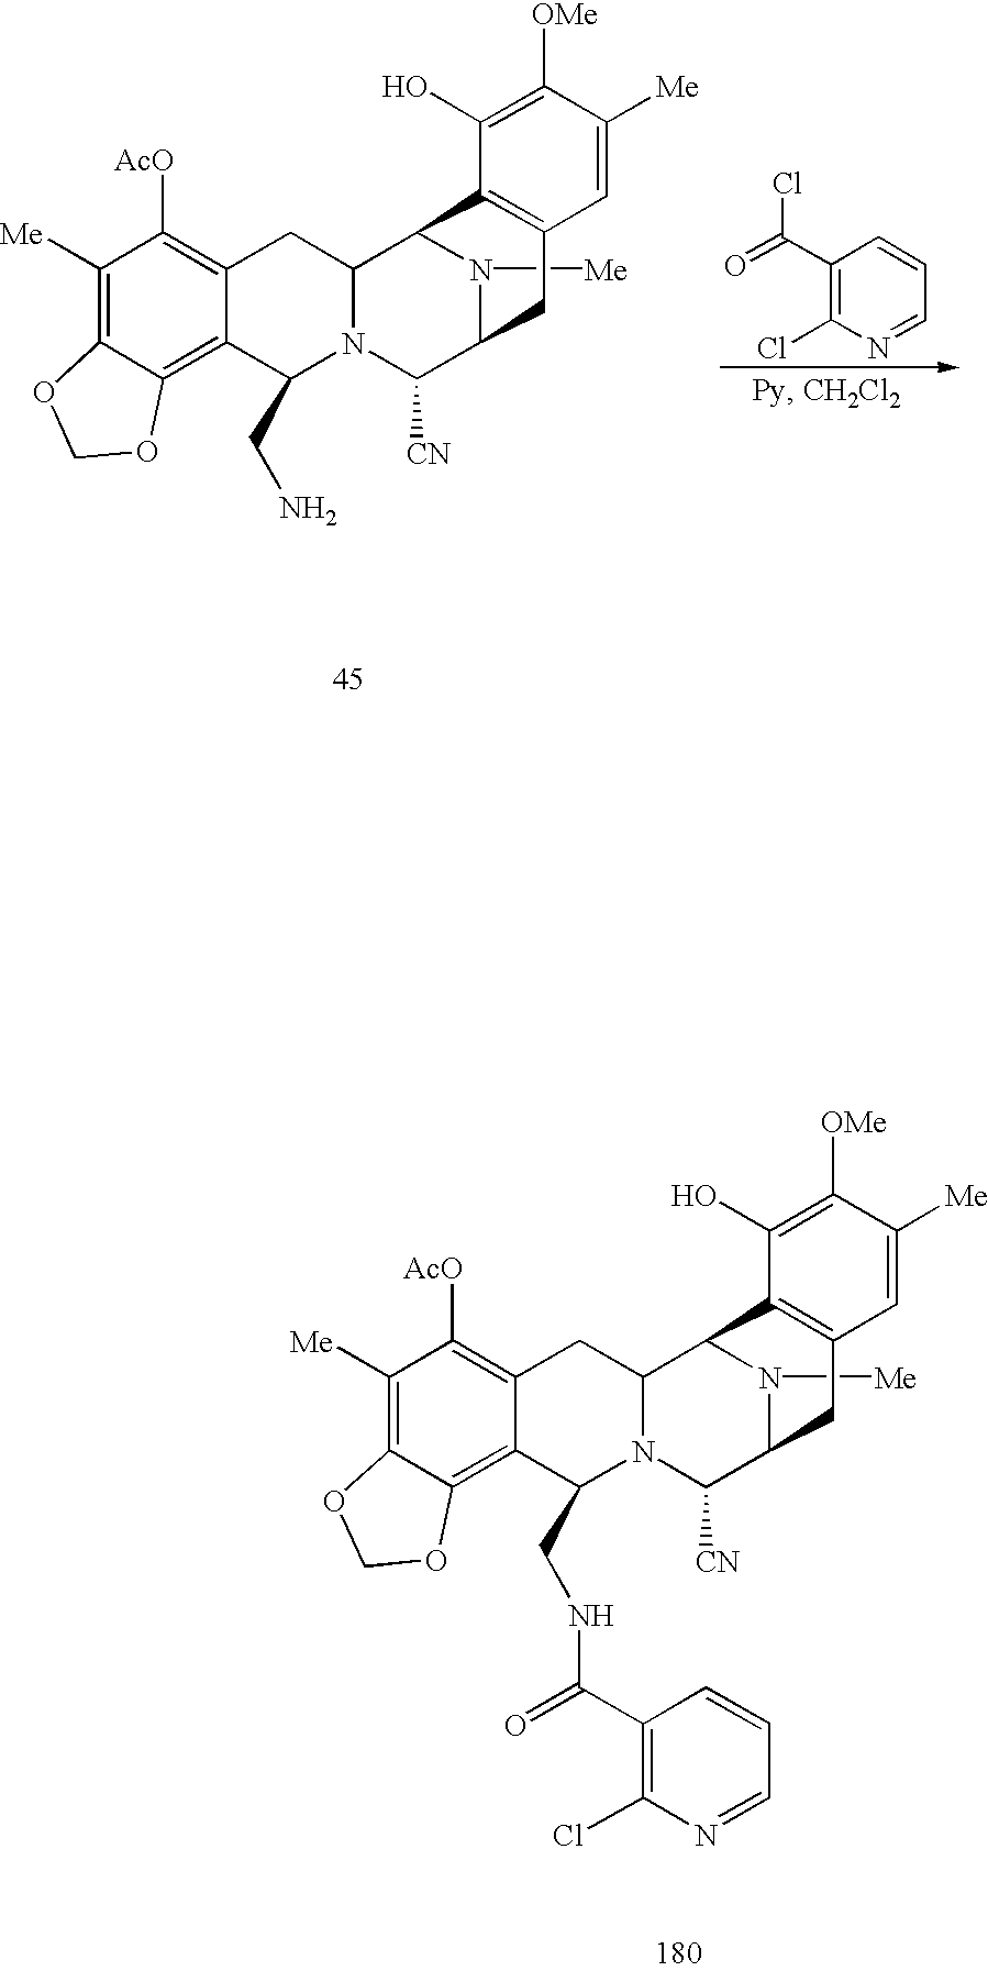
C1([AcO])=C2C(=C3C(=C1[Me])OCO3)C(CNC(C1=C(Cl)N=CC=C1)=O)N1C(C2)C2N([Me])C(C1[CN])CC1=C2C(O)=C([OMe])C([Me])=C1.C1([AcO])=C2C(=C3C(=C1[Me])OCO3)C(CN)N1C(C2)C2N([Me])C(C1[CN])CC1=C2C(O)=C([OMe])C([Me])=C1.C1(C(=O)Cl)=C(Cl)N=CC=C1
